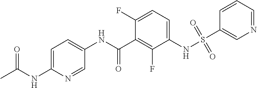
C1=C(NC(C)=O)N=CC(NC(C2=C(F)C(NS(C3=CN=CC=C3)(=O)=O)=CC=C2F)=O)=C1
